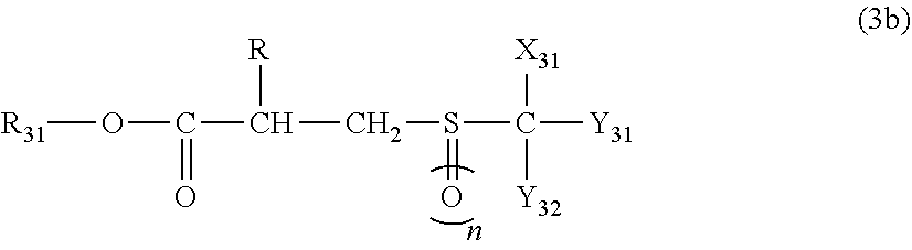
[R31]OC(C(CS(C([Y31])([X31])[Y32])=O)[R])=O
